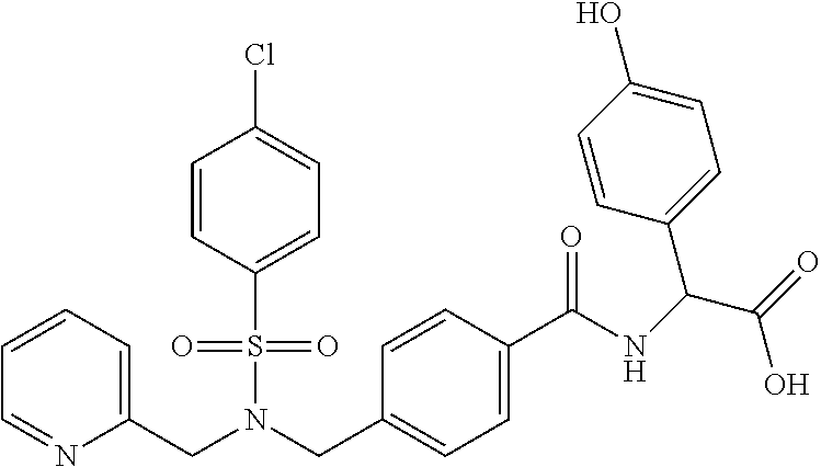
C1=CC=C(CN(CC2=CC=C(C(NC(C(=O)O)C3=CC=C(O)C=C3)=O)C=C2)S(=O)(=O)C2=CC=C(Cl)C=C2)N=C1
